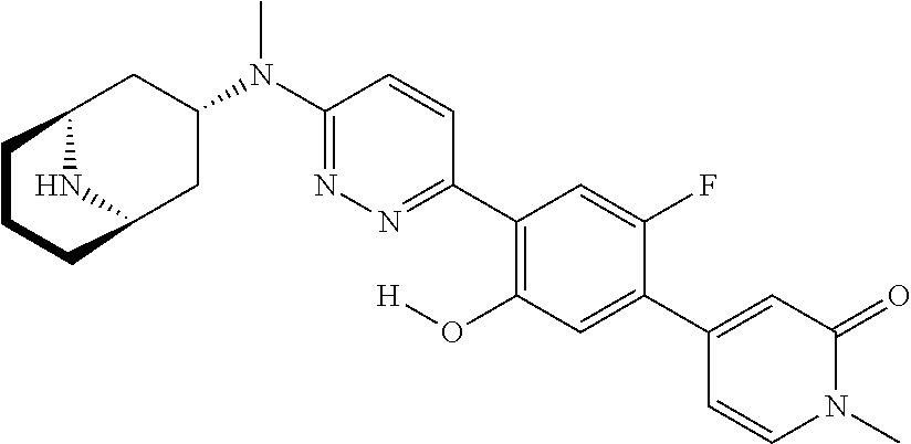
C1(C2=CC(O[H])=C(C3=NN=C(N(C)C4CC5NC(C4)CCC5)C=C3)C=C2F)=CC(=O)N(C)C=C1
